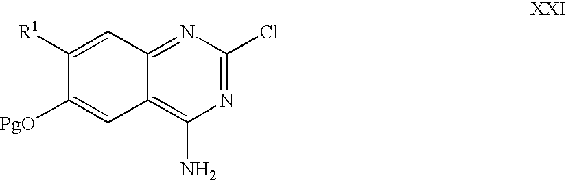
C12=NC(Cl)=NC(N)=C1C=C([PgO])C([R1])=C2
